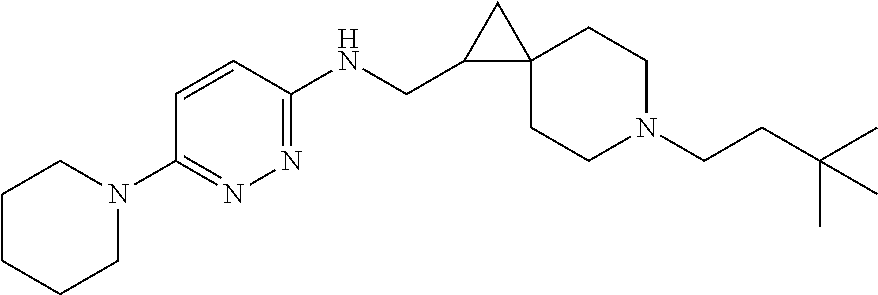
C1N(CCC(C)(C)C)CCC2(C1)C(CNC1=NN=C(N3CCCCC3)C=C1)C2
